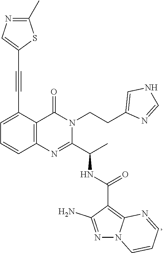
C(C1=CC=CC2=C1C(=O)N(CCC1=CNC=N1)C(C(C)NC(=O)C1=C3N(N=C1N)C=CC=N3)=N2)#CC1=CN=C(C)S1
